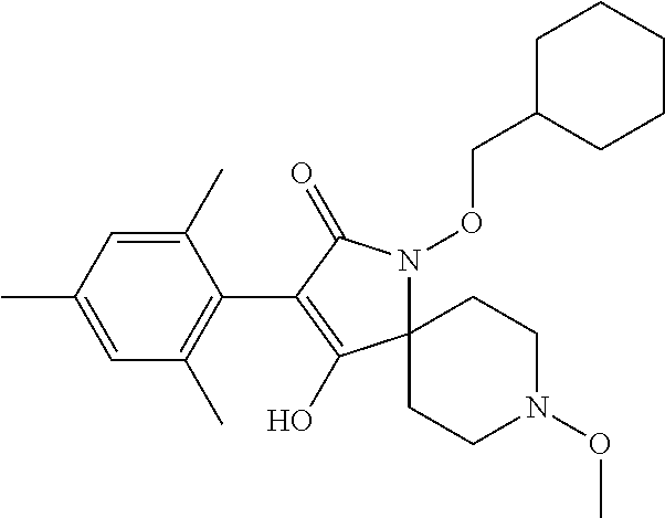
C12(N(OCC3CCCCC3)C(=O)C(C3=C(C)C=C(C)C=C3C)=C1O)CCN(OC)CC2
